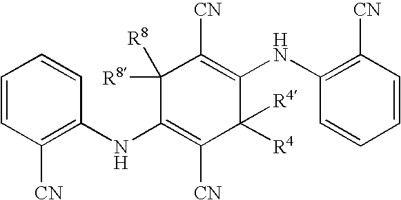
C1=CC([CN])=C(NC2=C([CN])C([R4])([R4])C(NC3=C([CN])C=CC=C3)=C([CN])C2([R8])[R8])C=C1
